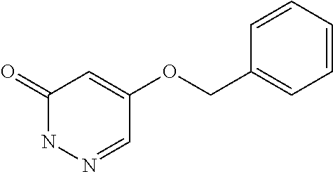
C1(=O)NN=CC(OCC2=CC=CC=C2)=C1
